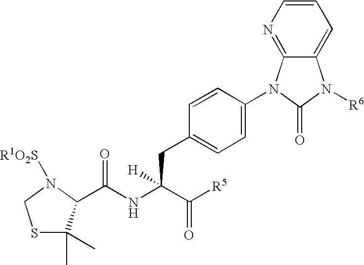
C12=CC=CN=C1N(C1=CC=C(CC(NC(=O)C3C(C)(C)SCN3[R1O2S])(C([R5])=O)[H])C=C1)C(=O)N2[R6]
